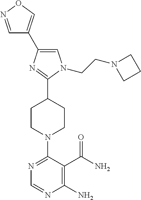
N1=C(N2CCC(C3=NC(C4=CON=C4)=CN3CCN3CCC3)CC2)C(C(N)=O)=C(N)N=C1
